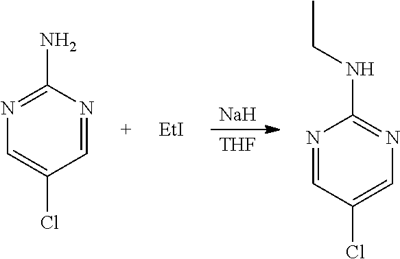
[Na].[THF].N1=CC(Cl)=CN=C1N.C1=NC(NCC)=NC=C1Cl.[EtI]
